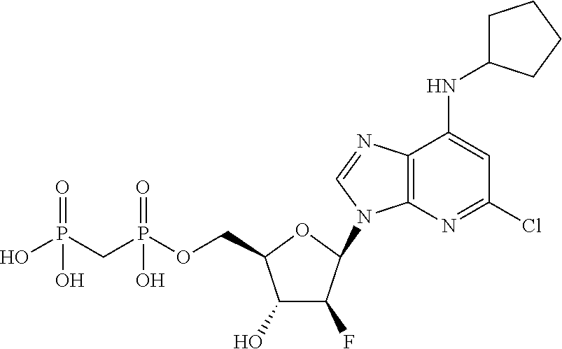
C1(O)C(F)C(N2C3=C(N=C2)C(NC2CCCC2)=CC(Cl)=N3)OC1COP(CP(O)(=O)O)(=O)O
